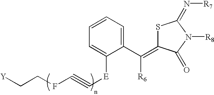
[Y]CCFC#C[E]C1=CC=CC=C1C([R6])=C1SC(=N[R7])N([R8])C1=O
